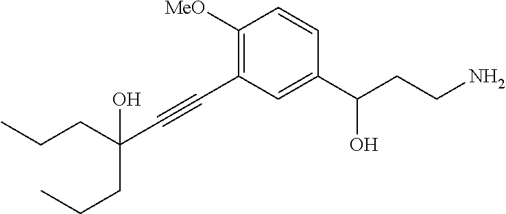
C(#CC1=C([MeO])C=CC(C(CCN)O)=C1)C(CCC)(O)CCC
